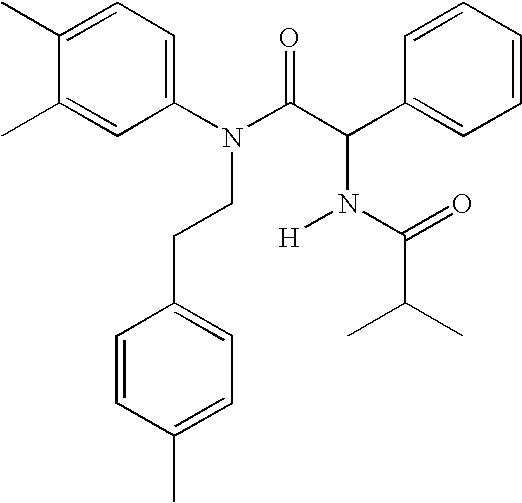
C1(N(C(C(C2=CC=CC=C2)N([H])C(C(C)C)=O)=O)CCC2=CC=C(C)C=C2)=CC=C(C)C(C)=C1
